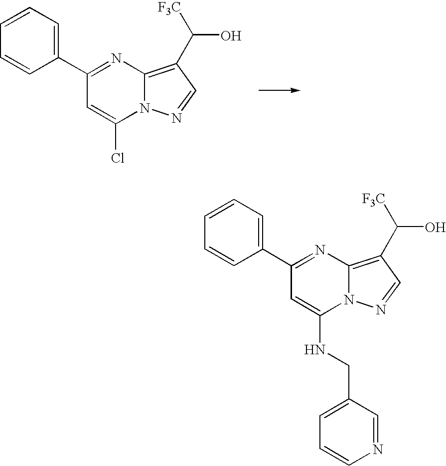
C1=CC=C(C2=NC3=C(C(O)[F3C])C=NN3C(Cl)=C2)C=C1.C1=CC=C(C2=NC3=C(C([F3C])O)C=NN3C(NCC3=CC=CN=C3)=C2)C=C1
